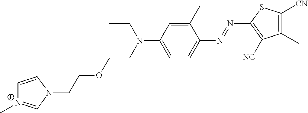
C(COCCN(CC)C1=CC=C(N=NC2=C([NC])C(C)=C([CN])S2)C(C)=C1)N1C=[N+](C)C=C1
